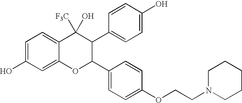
C1=C(O)C=C2C(=C1)C([F3C])(O)C(C1=CC=C(O)C=C1)C(C1=CC=C(OCCN3CCCCC3)C=C1)O2
